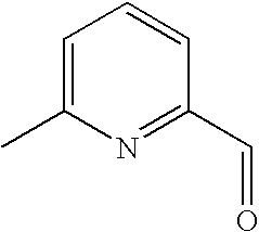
C1=C(C)N=C(C=O)C=C1
